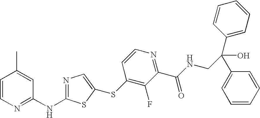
C1=CN=C(NC2=NC=C(SC3=C(F)C(C(=O)NCC(C4=CC=CC=C4)(C4=CC=CC=C4)O)=NC=C3)S2)C=C1C
